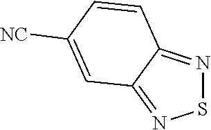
S1N=C2C(=N1)C=C([NC])C=C2
